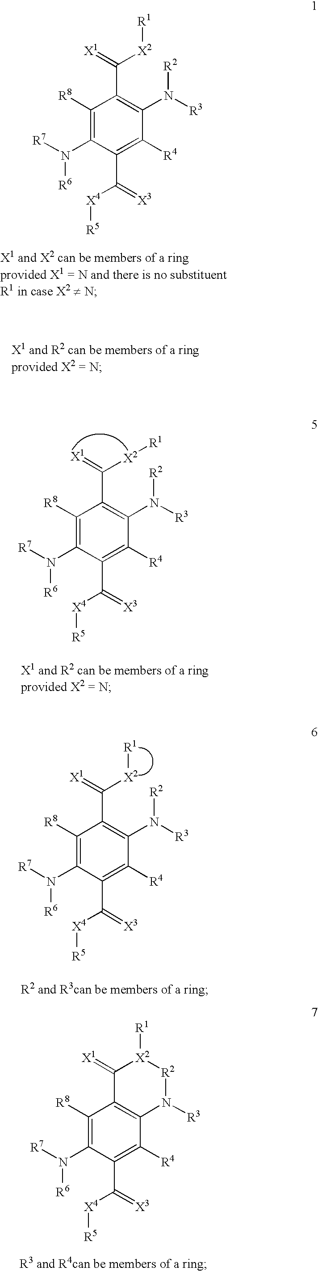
C1([R8])=C(N([R6])[R7])C(C([X4][R5])=[X3])=C([R4])C(N([R2])[R3])=C1C([X2][R1])=[X1].C1([R8])=C(N([R6])[R7])C(C([X4][R5])=[X3])=C([R4])C(N([R2])[R3])=C1C([X2][R1])=[X1].C1([R8])=C(N([R6])[R7])C(C([X4][R5])=[X3])=C([R4])C(N([R2])[R3])=C1C([X2][R1])=[X1].C1([R8])=C(N([R6])[R7])C(C([X4][R5])=[X3])=C([R4])C2=C1C(=[X1])[X2]([R1])[R2]N2[R3]
